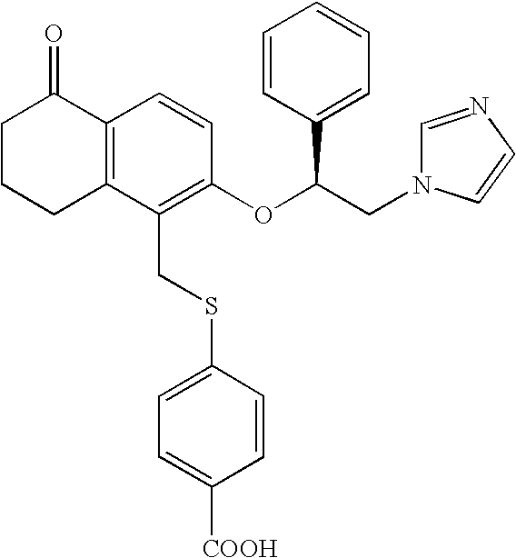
C12=C(C(CSC3=CC=C([COOH])C=C3)=C(OC(CN3C=NC=C3)C3=CC=CC=C3)C=C1)CCCC2=O
